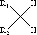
C([H])([R2])([R1])[H]
